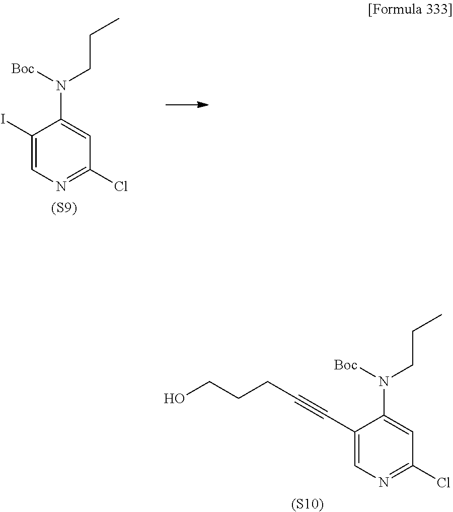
C1(I)=CN=C(Cl)C=C1N(CCC)[Boc].[(S9)].C1(C#CCCCO)=CN=C(Cl)C=C1N(CCC)[Boc].[(S10)]
